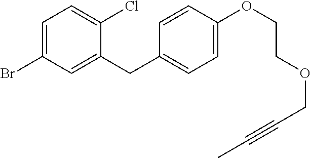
C1=C(Br)C=C(CC2=CC=C(OCCOCC#CC)C=C2)C(Cl)=C1
